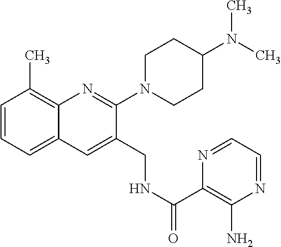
C1=CC=C2C(=C1C)N=C(N1CCC(N(C)C)CC1)C(CNC(C1=C(N)N=CC=N1)=O)=C2
